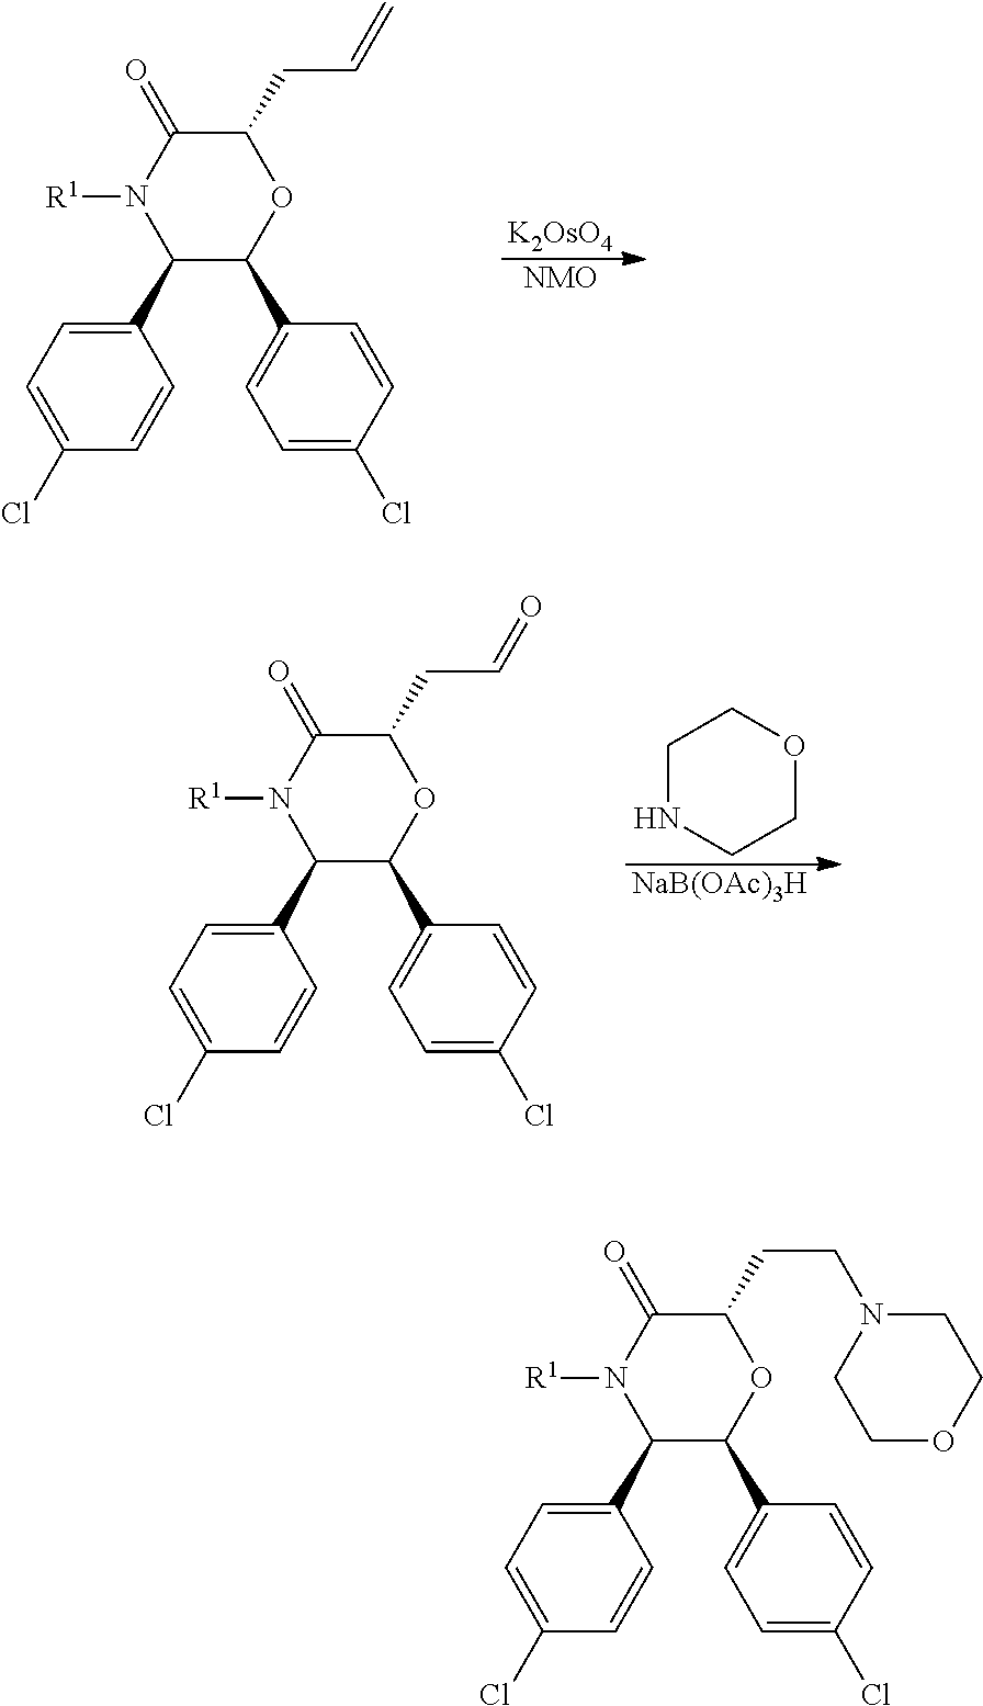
C1=C(Cl)C=CC(C2C(C3=CC=C(Cl)C=C3)OC(CCN3CCOCC3)C(=O)N2[R1])=C1.C1=C(Cl)C=CC(C2C(C3=CC=C(Cl)C=C3)OC(CC=C)C(=O)N2[R1])=C1.[K2OsO4].[NMO].C1NCCOC1.[NaB(OAc)3H].C1=C(Cl)C=CC(C2C(C3=CC=C(Cl)C=C3)OC(CC=O)C(=O)N2[R1])=C1
